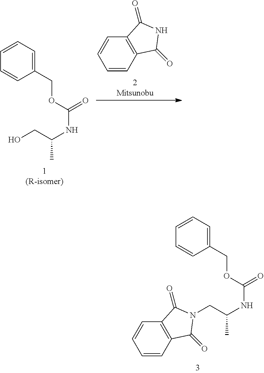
OCC(NC(=O)OCC1=CC=CC=C1)C.C1=CC2=C(C=C1)C(=O)NC2=O.C(C(NC(=O)OCC1=CC=CC=C1)C)N1C(=O)C2=C(C=CC=C2)C1=O
